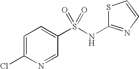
S1C(NS(C2=CC=C(Cl)N=C2)(=O)=O)=NC=C1
